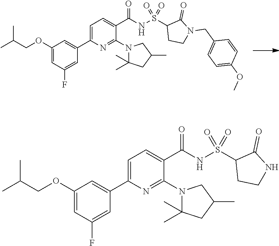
CC(COC1=CC(F)=CC(C2=CC=C(C(NS(C3CCN(CC4=CC=C(OC)C=C4)C3=O)(=O)=O)=O)C(N3C(C)(C)CC(C)C3)=N2)=C1)C.CC(COC1=CC(F)=CC(C2=CC=C(C(NS(C3CCNC3=O)(=O)=O)=O)C(N3C(C)(C)CC(C)C3)=N2)=C1)C
